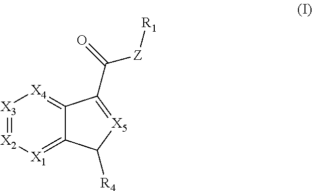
[X3]1=[X2][X1]=C2C(=[X4]1)C(C(=O)[Z][R1])=[X5]C2[R4]
